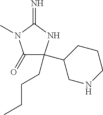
C1(=O)C(CCCC)(C2CNCCC2)NC(=N)N1C
